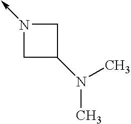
C1N(->C)CC1N(C)C
